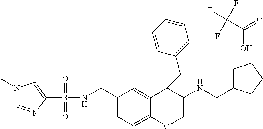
N1(C)C=NC(S(NCC2=CC=C3C(=C2)C(CC2=CC=CC=C2)C(NCC2CCCC2)CO3)(=O)=O)=C1.C(C(=O)O)(F)(F)F
